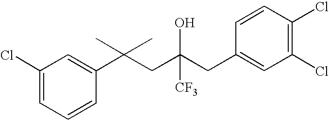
C1=CC(C(CC(CC2=CC(Cl)=C(Cl)C=C2)([CF3])O)(C)C)=CC(Cl)=C1
